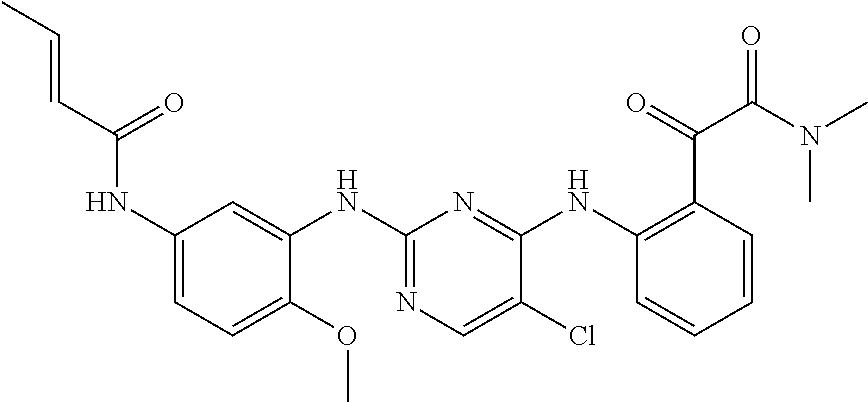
C1(NC(C=CC)=O)=CC=C(OC)C(NC2=NC=C(Cl)C(NC3=C(C(=O)C(N(C)C)=O)C=CC=C3)=N2)=C1
